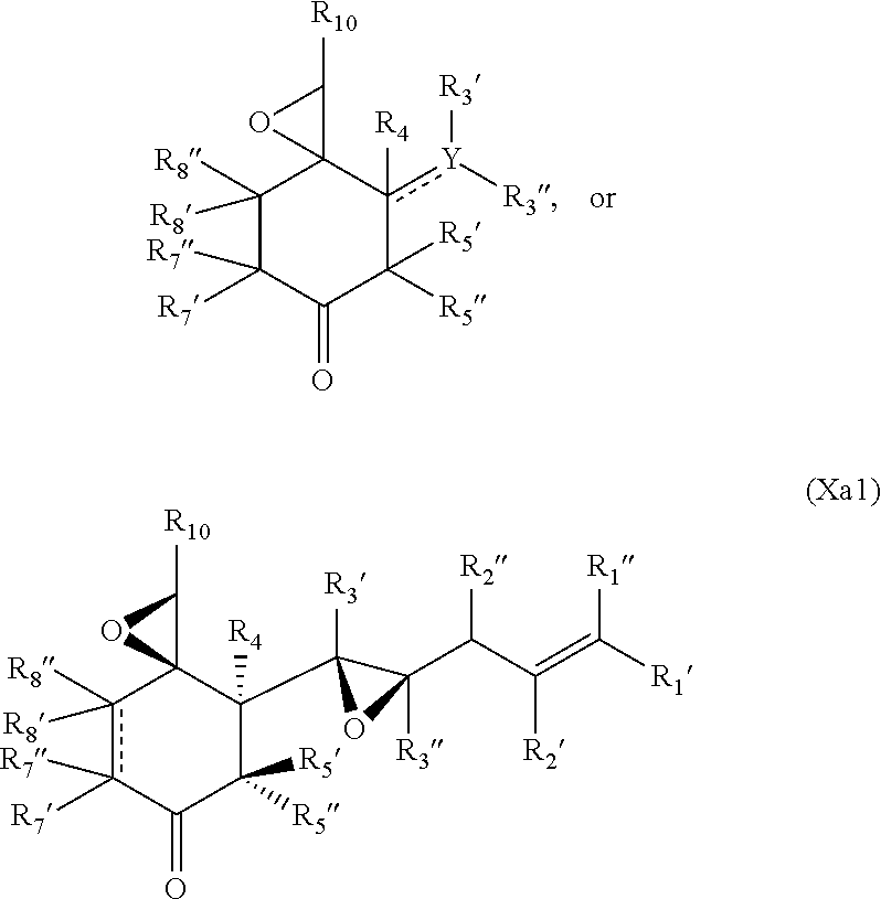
C1([R8])([R8])C([R7])([R7])C(=O)C([R5])([R5])c([R4])([Y]([R3])[R3])C12C([R10])O2.c1([R8])([R8])c([R7])([R7])C(=O)C([R5])([R5])C(C2([R3])OC2(C([R2])C([R2])=C([R1])[R1])[R3])([R4])C12C([R10])O2
